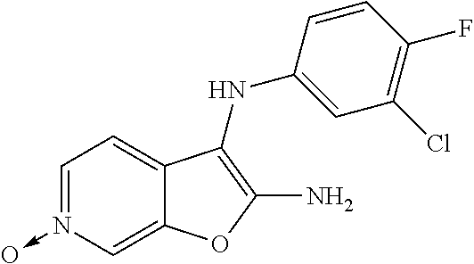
C1(Cl)=C(F)C=CC(NC2=C(N)OC3=CN(->O)=CC=C32)=C1
